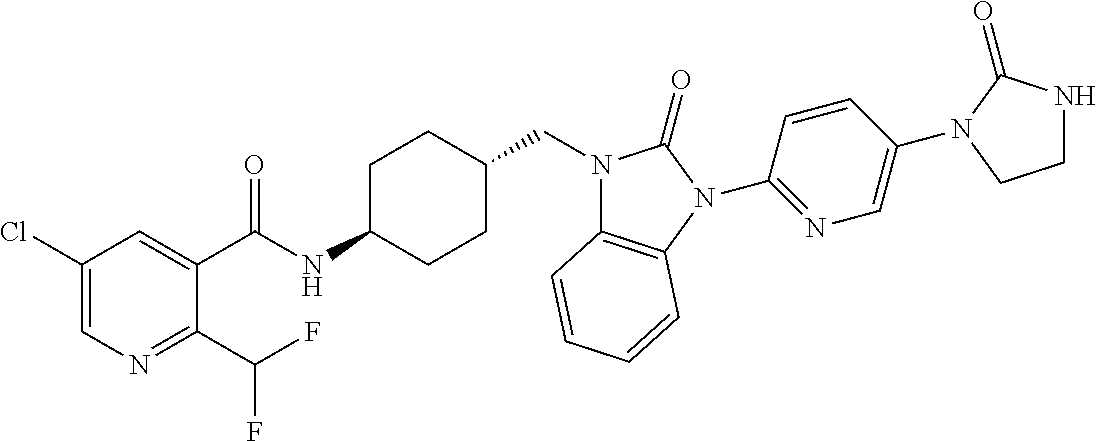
C1(Cl)=CN=C(C(F)F)C(C(NC2CCC(CN3C4=C(N(C5=NC=C(N6C(=O)NCC6)C=C5)C3=O)C=CC=C4)CC2)=O)=C1
